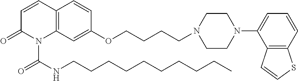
C12=C(C=C(OCCCCN3CCN(C4=CC=CC5=C4C=CS5)CC3)C=C1)N(C(NCCCCCCCCCC)=O)C(=O)C=C2
